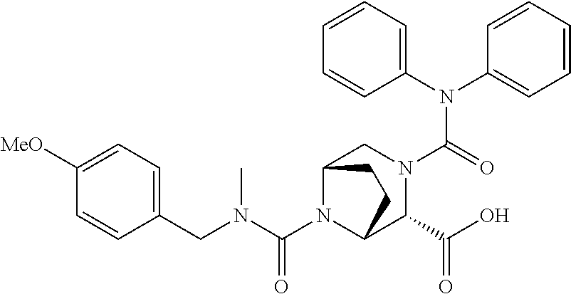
C1(N(C2=CC=CC=C2)C(=O)N2CC3N(C(N(C)CC4=CC=C([MeO])C=C4)=O)C(C2C(O)=O)CC3)=CC=CC=C1
